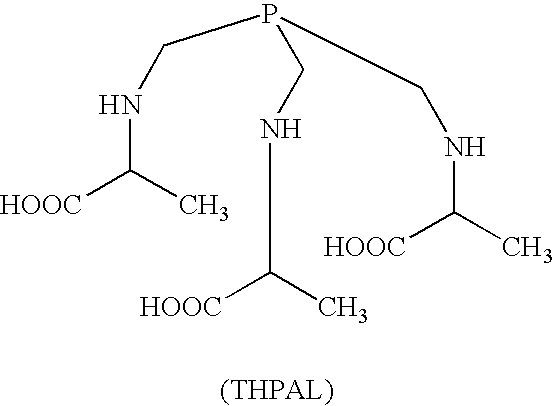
N(C(C)[HOOC])CP(CNC([HOOC])C)CNC(C)[HOOC]
